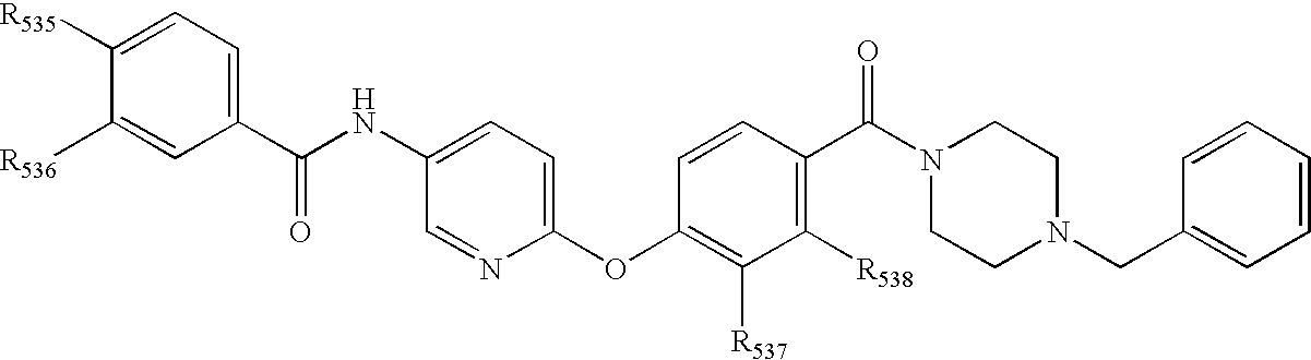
C1(C(NC2=CC=C(OC3=C([R537])C([R538])=C(C(N4CCN(CC5=CC=CC=C5)CC4)=O)C=C3)N=C2)=O)=CC=C([R535])C([R536])=C1
